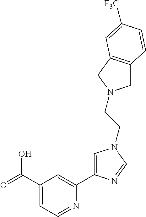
C1(C(=O)O)=CC=NC(C2=CN(CCN3CC4=C(C3)C=C([F3C])C=C4)C=N2)=C1
